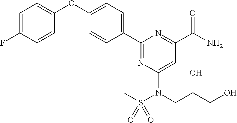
C1=C(F)C=CC(OC2=CC=C(C3=NC(N(CC(CO)O)S(C)(=O)=O)=CC(C(=O)N)=N3)C=C2)=C1
